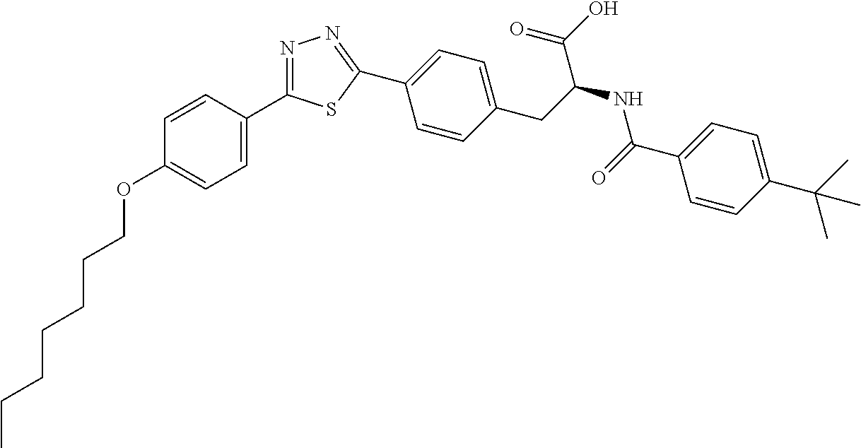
C(OC1=CC=C(C2=NN=C(C3=CC=C(CC(NC(C4=CC=C(C(C)(C)C)C=C4)=O)C(O)=O)C=C3)S2)C=C1)CCCCCC
